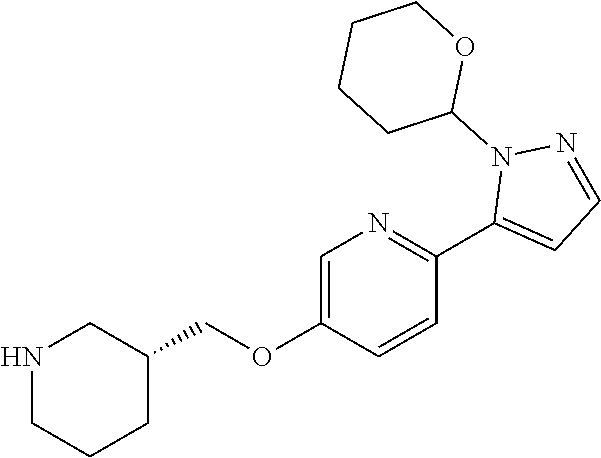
C1=C(OCC2CNCCC2)C=CC(C2=CC=NN2C2OCCCC2)=N1
